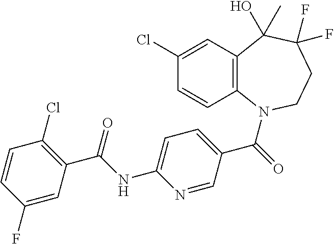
C12=C(N(C(=O)C3=CC=C(NC(C4=C(Cl)C=CC(F)=C4)=O)N=C3)CCC(F)(F)C1(O)C)C=CC(Cl)=C2
